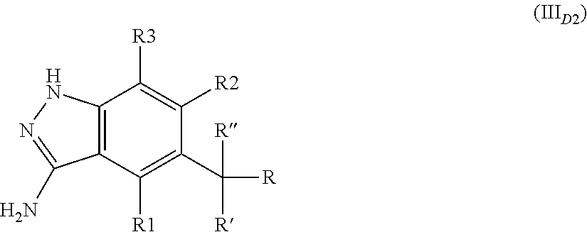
C12=C(C([R1])=C(C([R])([R])[R])C([R2])=C1[R3])C(N)=NN2
